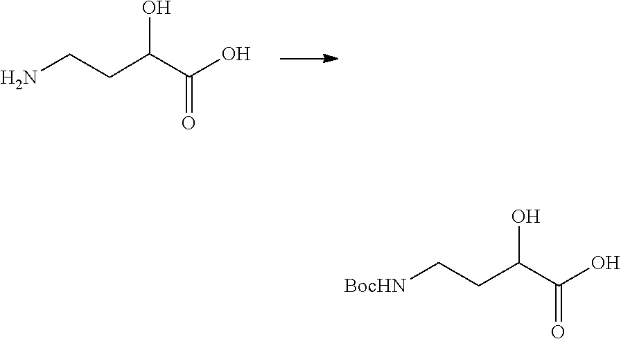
C(C(=O)O)(CCN)O.C(C(=O)O)(CC[BocHN])O
